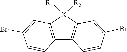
C12=C(C=C(Br)C=C1)[X]([R1])([R2])C1=C2C=CC(Br)=C1
